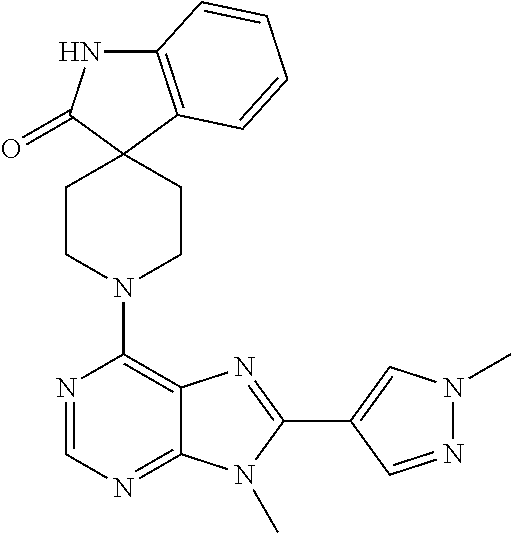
C12=C(C=CC=C1)C1(C(=O)N2)CCN(C2=C3C(=NC=N2)N(C)C(C2=CN(C)N=C2)=N3)CC1
